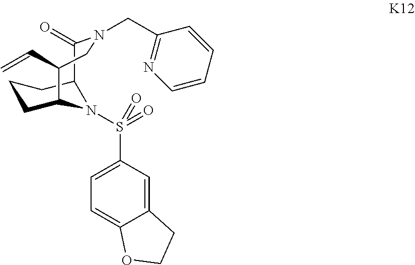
C12=CC(S(=O)(=O)N3C4CCCC3C(=O)N(CC3=NC=CC=C3)CC4C=C)=CC=C1OCC2
